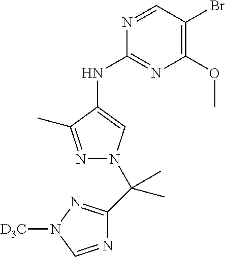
N1=CC(Br)=C(OC)N=C1NC1=CN(C(C)(C)C2=NN([D3C])C=N2)N=C1C
